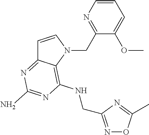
C1=CN(CC2=NC=CC=C2OC)C2=C(NCC3=NOC(C)=N3)N=C(N)N=C12
